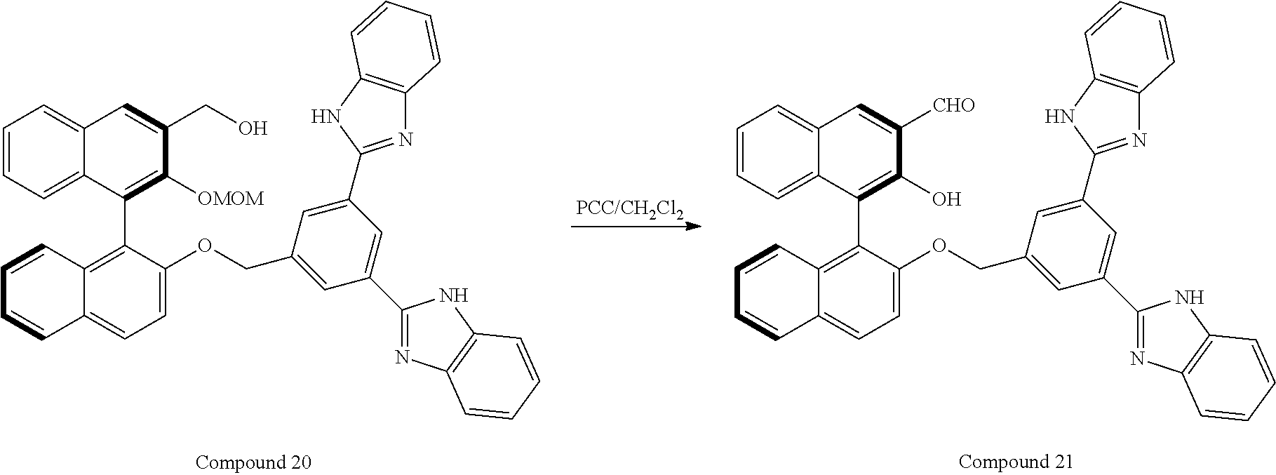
C1=CC=C2C(=C1)C=C(CO)C([OMOM])=C2C1=C2C(=CC=C1OCC1=CC(C3=NC4=C(N3)C=CC=C4)=CC(C3=NC4=C(N3)C=CC=C4)=C1)C=CC=C2.C1=CC=C2C(=C1)C=C([CHO])C(O)=C2C1=C2C(=CC=C1OCC1=CC(C3=NC4=C(N3)C=CC=C4)=CC(C3=NC4=C(N3)C=CC=C4)=C1)C=CC=C2
